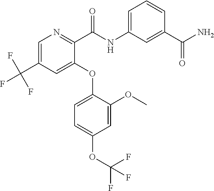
C1=C(C(F)(F)F)C=C(OC2=CC=C(OC(F)(F)F)C=C2OC)C(C(=O)NC2=CC=CC(C(=O)N)=C2)=N1
